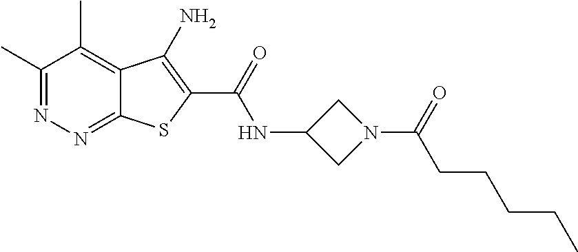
C1(C)=NN=C2C(=C1C)C(N)=C(C(=O)NC1CN(C(CCCCC)=O)C1)S2
